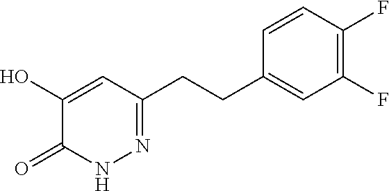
N1=C(CCC2=CC(F)=C(F)C=C2)C=C(O)C(=O)N1
